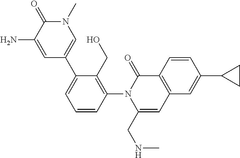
C1=CC(N2C(CNC)=CC3=C(C2=O)C=CC(C2CC2)=C3)=C(CO)C(C2=CN(C)C(=O)C(N)=C2)=C1
